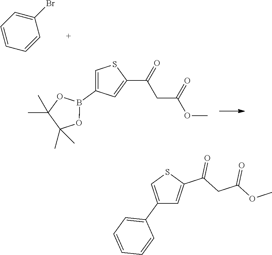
C1=C(Br)C=CC=C1.COC(=O)CC(=O)C1=CC(B2OC(C)(C)C(C)(C)O2)=CS1.C1(C2=CC=CC=C2)=CSC(C(=O)CC(OC)=O)=C1
